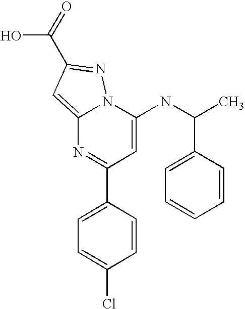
C1(C2=CC=C(Cl)C=C2)=NC2=CC(C(O)=O)=NN2C(NC(C)C2=CC=CC=C2)=C1
